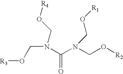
N(C(N(CO[R2])CO[R1])=O)(CO[R3])CO[R4]
